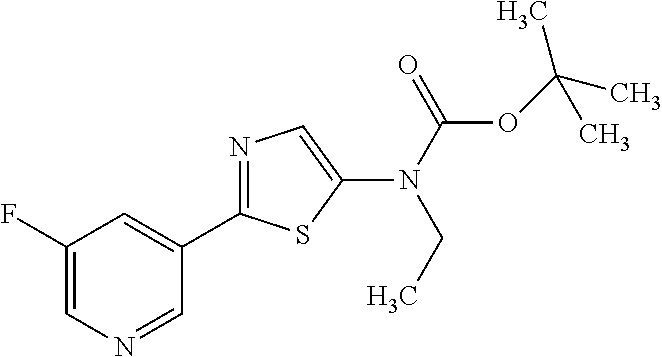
C1(F)=CN=CC(C2=NC=C(N(C(=O)OC(C)(C)C)CC)S2)=C1
